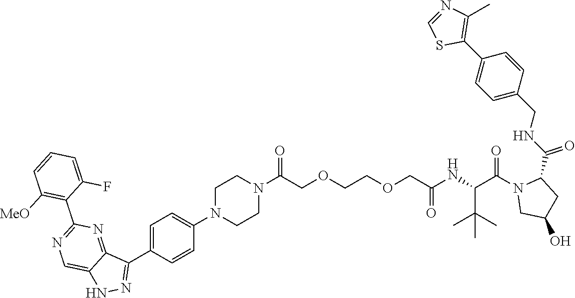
C1=NC(C)=C(C2=CC=C(CNC(=O)C3N(C(C(NC(COCCOCC(N4CCN(C5=CC=C(C6=NNC7=CN=C(C8=C([MeO])C=CC=C8F)N=C67)C=C5)CC4)=O)=O)C(C)(C)C)=O)CC(O)C3)C=C2)S1
